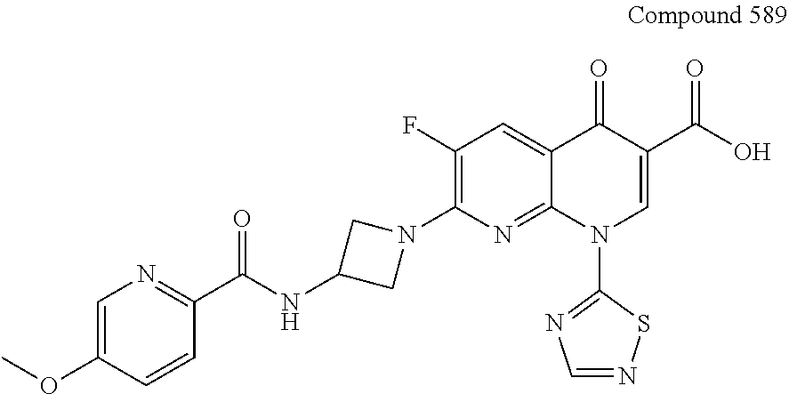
C1=C(OC)C=CC(C(NC2CN(C3=C(F)C=C4C(=N3)N(C3=NC=NS3)C=C(C(O)=O)C4=O)C2)=O)=N1
